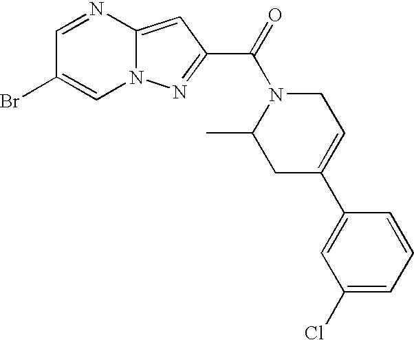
C1=NC2=CC(C(=O)N3C(C)CC(C4=CC(Cl)=CC=C4)=CC3)=NN2C=C1Br
